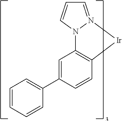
[Ir]1N2=CC=CN2C2=C1C=CC(C1=CC=CC=C1)=C2
